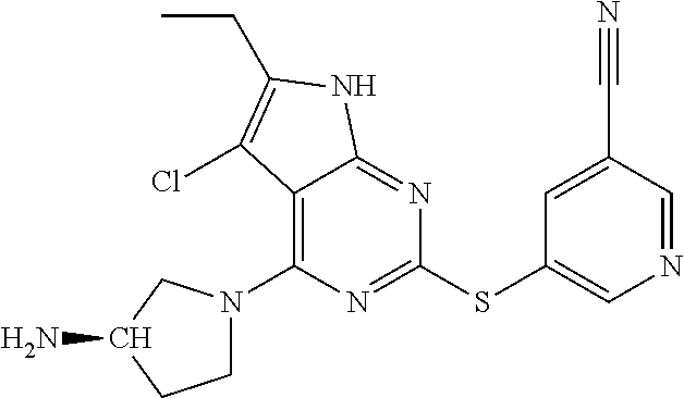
C1(SC2=CN=CC(C#N)=C2)=NC(N2CCC(N)C2)=C2C(=N1)NC(CC)=C2Cl
